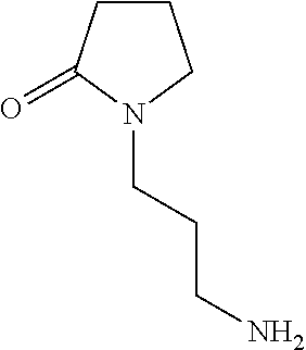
C1CC(=O)N(CCCN)C1
